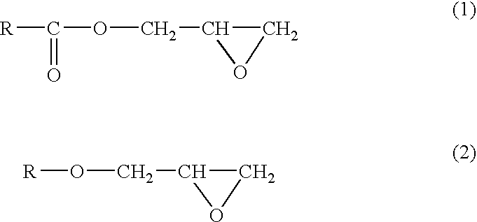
[R]C(OCC1CO1)=O.[R]OCC1CO1
